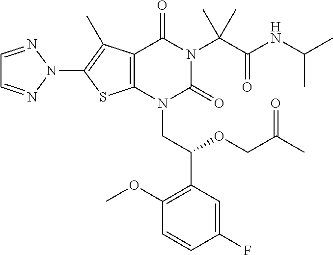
C12=C(N(CC(C3=C(OC)C=CC(F)=C3)OCC(C)=O)C(=O)N(C(C(=O)NC(C)C)(C)C)C1=O)SC(N1N=CC=N1)=C2C
